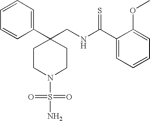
C1(CNC(C2=CC=CC=C2OC)=S)(C2=CC=CC=C2)CCN(S(=O)(=O)N)CC1
